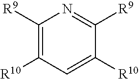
C1([R9])=C([R10])C=C([R10])C([R9])=N1
